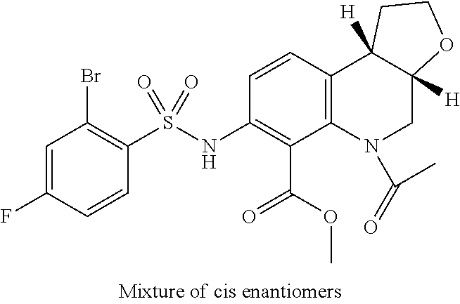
C1(NS(C2=C(Br)C=C(F)C=C2)(=O)=O)=C(C(=O)OC)C2=C(C=C1)C1([H])C([H])(CN2C(=O)C)OCC1
